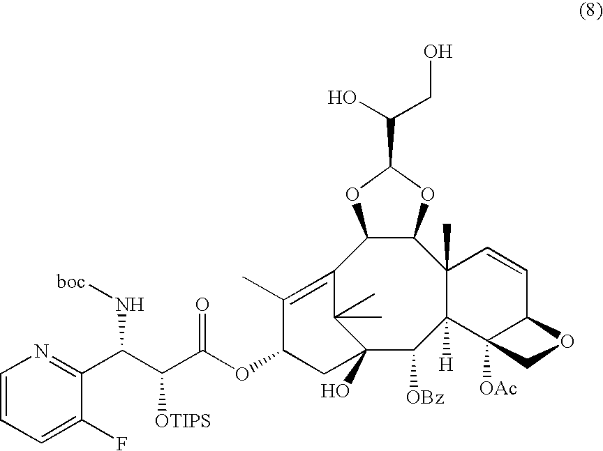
C12=C(C)C(OC(C(C(C3=NC=CC=C3F)N[boc])[OTIPS])=O)CC(O)(C1(C)C)C([OBz])C1([H])C(C)(C3C2OC(C(CO)O)O3)C=CC2C1([OAc])CO2
